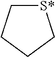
[S*]1CCCC1
